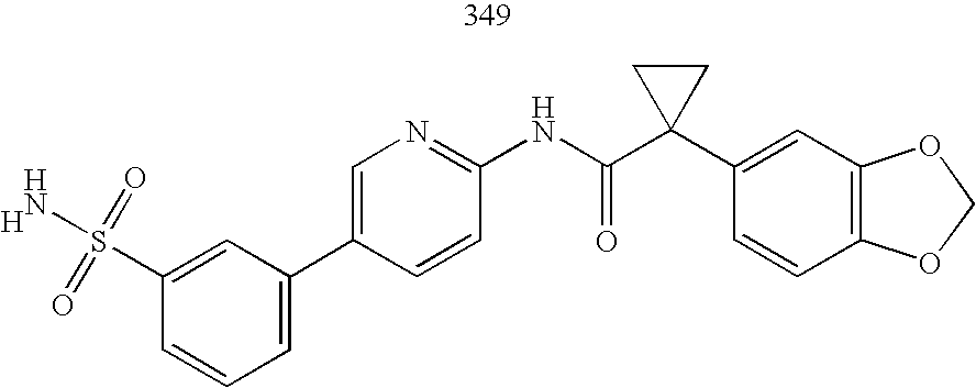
C1(C2=CC=CC(S(N)(=O)=O)=C2)=CN=C(NC(C2(C3=CC4=C(C=C3)OCO4)CC2)=O)C=C1.[H]
